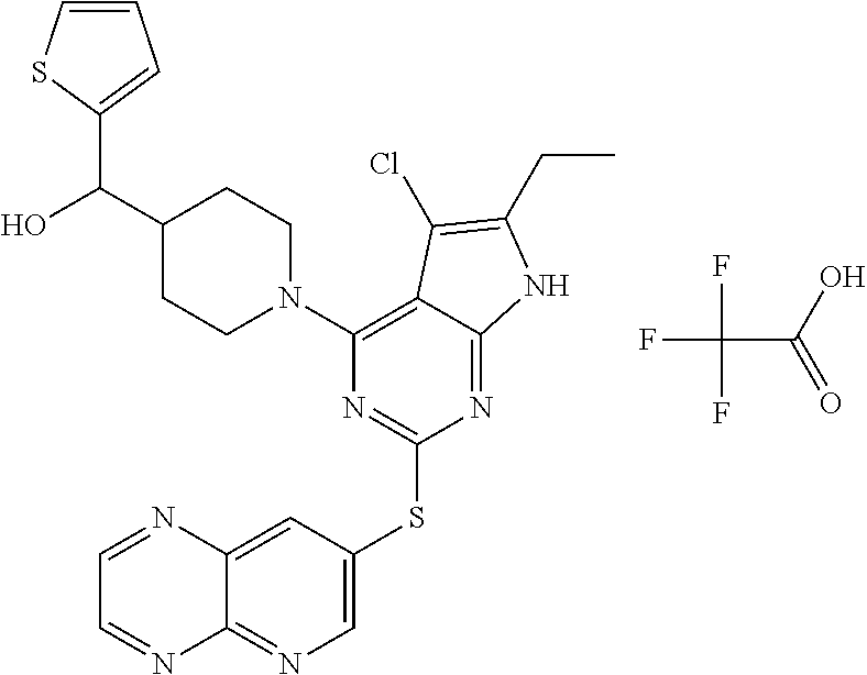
C1=C(SC2=NC(N3CCC(C(C4=CC=CS4)O)CC3)=C3C(=N2)NC(CC)=C3Cl)C=C2C(=N1)N=CC=N2.FC(C(=O)O)(F)F
